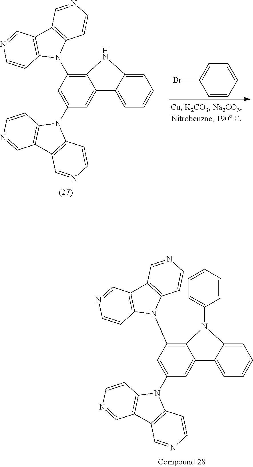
C1=C(N2C3=C(C4=C2C=CN=C4)C=NC=C3)C=C2C(=C1N1C3=C(C4=C1C=CN=C4)C=NC=C3)NC1=CC=CC=C21.C1(Br)=CC=CC=C1.C1=C(N2C3=C(C4=C2C=CN=C4)C=NC=C3)C=C2C(=C1N1C3=C(C4=C1C=CN=C4)C=NC=C3)N(C1=CC=CC=C1)C1=CC=CC=C21
